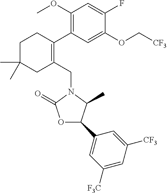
C1C(C)(C)CC(CN2C(=O)OC(C3=CC([F3C])=CC([CF3])=C3)C2C)=C(C2=C(OC)C=C(F)C(OC[CF3])=C2)C1
